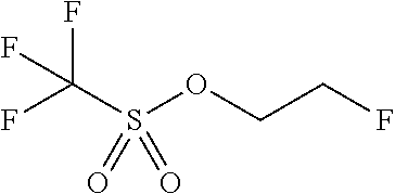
O(S(C(F)(F)F)(=O)=O)CCF
